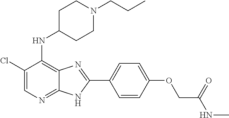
C1(Cl)=CN=C2C(=C1NC1CCN(CCC)CC1)N=C(C1=CC=C(OCC(NC)=O)C=C1)N2
